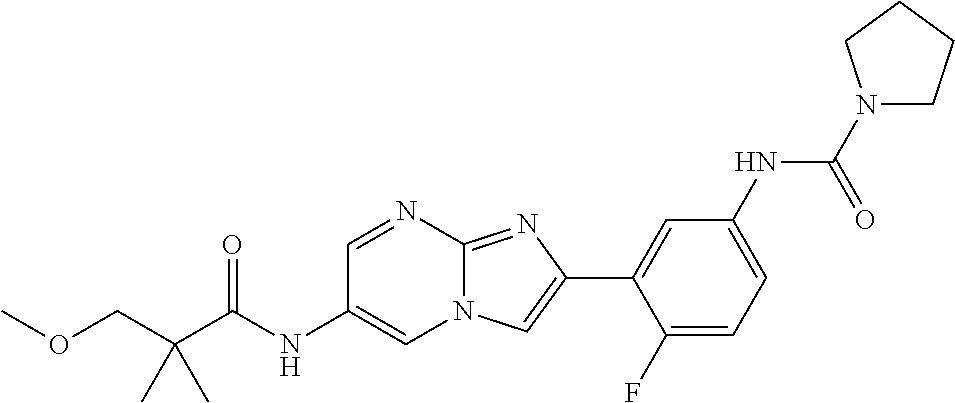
C1=NC2=NC(C3=CC(NC(N4CCCC4)=O)=CC=C3F)=CN2C=C1NC(=O)C(COC)(C)C
